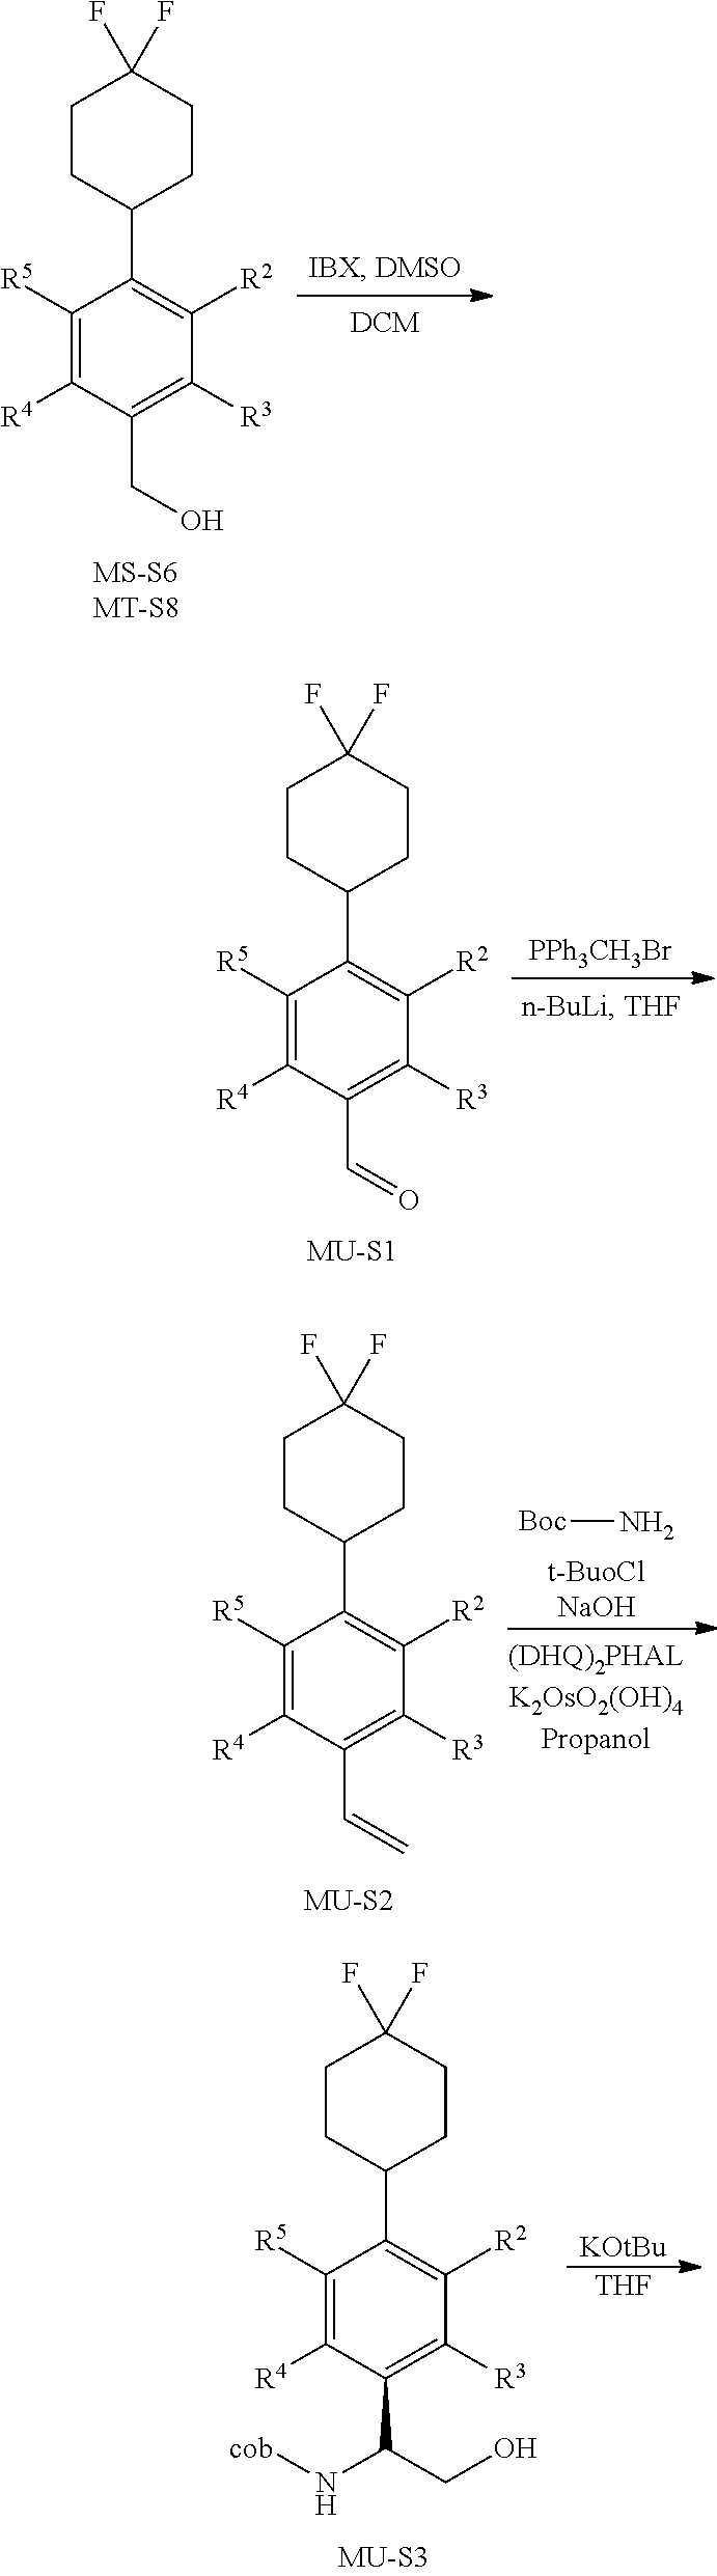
C1CC(C2=C([R2])C([R3])=C(CO)C([R4])=C2[R5])CCC1(F)F.[PPh3CH3Br].C1CC(C2=C([R2])C([R3])=C(C=O)C([R4])=C2[R5])CCC1(F)F.[Boc]N.[t-BuoClNaOH].C1CC(C2=C([R2])C([R3])=C(C=C)C([R4])=C2[R5])CCC1(F)F.[KOtBu].[THF].C1CC(C2=C([R2])C([R3])=C(C(CO)N[cob])C([R4])=C2[R5])CCC1(F)F
